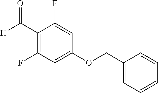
[H]C(C1=C(F)C=C(OCC2=CC=CC=C2)C=C1F)=O
